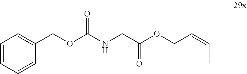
C(C=CC)OC(=O)CNC(OCC1=CC=CC=C1)=O
